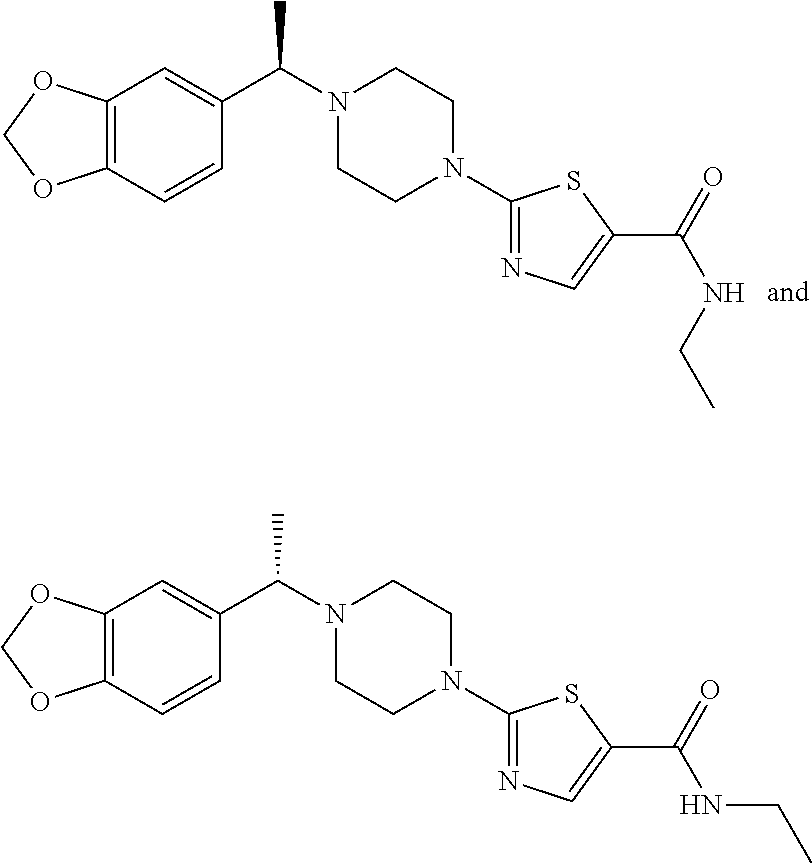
C12=C(C=CC(C(N3CCN(C4=NC=C(C(NCC)=O)S4)CC3)C)=C1)OCO2.C12=C(C=CC(C(N3CCN(C4=NC=C(C(NCC)=O)S4)CC3)C)=C1)OCO2
